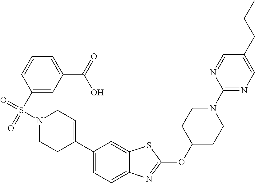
O=S(N1CCC(C2=CC=C3C(=C2)SC(OC2CCN(C4=NC=C(CCC)C=N4)CC2)=N3)=CC1)(C1=CC(C(O)=O)=CC=C1)=O
